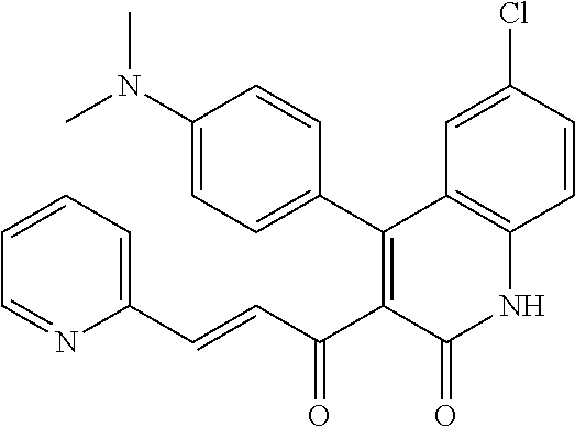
C1=CC=C(C=CC(C2=C(C3=CC=C(N(C)C)C=C3)C3=C(NC2=O)C=CC(Cl)=C3)=O)N=C1
